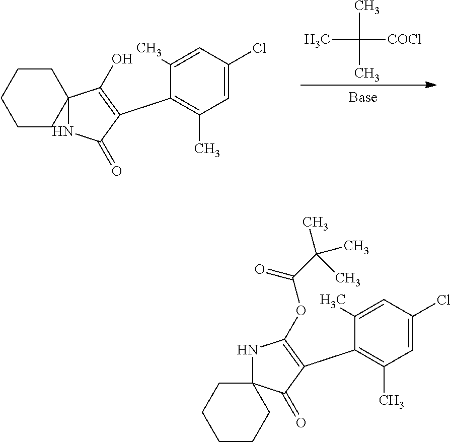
C1=C(Cl)C=C(C)C(C2=C(O)C3(CCCCC3)NC2=O)=C1C.CC([COCl])(C)C.C1=C(Cl)C=C(C)C(C2=C(OC(C(C)(C)C)=O)NC3(C2=O)CCCCC3)=C1C
